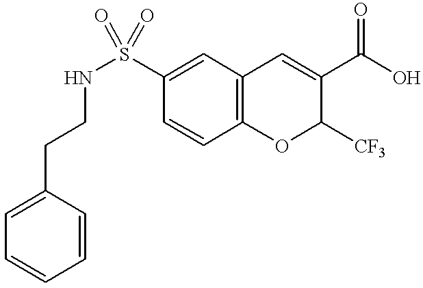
C1=CC2=C(C=C1S(NCCC1=CC=CC=C1)(=O)=O)C=C(C(O)=O)C([CF3])O2
